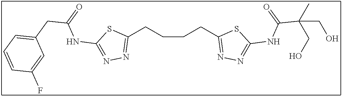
C1(CCCCC2=NN=C(NC(C(C)(CO)CO)=O)S2)=NN=C(NC(CC2=CC=CC(F)=C2)=O)S1
